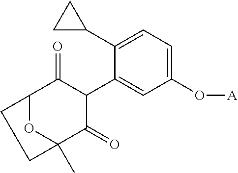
C12OC(C)(C(=O)C(C3=CC(O[A])=CC=C3C3CC3)C1=O)CC2
